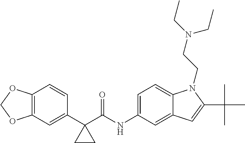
C12=C(C=C(C3(C(NC4=CC=C5C(=C4)C=C(C(C)(C)C)N5CCN(CC)CC)=O)CC3)C=C1)OCO2
